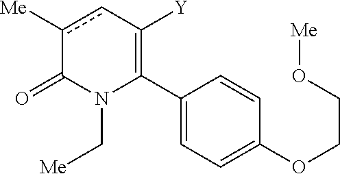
C1(C2=C([Y])cc([Me])C(=O)N2C[Me])=CC=C(OCCO[Me])C=C1
